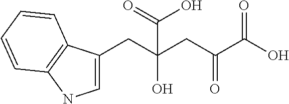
C1=C(CC(CC(C(O)=O)=O)(O)C(=O)O)C2=C(N1)C=CC=C2
